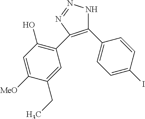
C1(C2=CC=C(I)C=C2)=C(C2=C(O)C=C([MeO])C(CC)=C2)N=NN1
